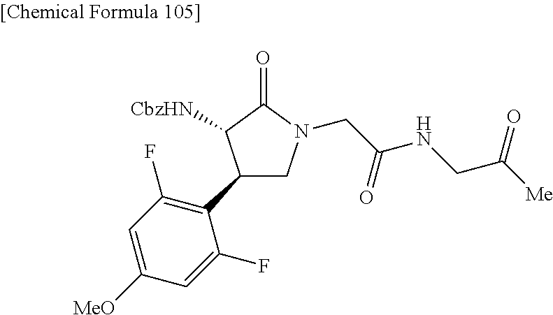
C1(C2=C(F)C=C([MeO])C=C2F)CN(CC(NCC([Me])=O)=O)C(=O)C1[CbzHN]
